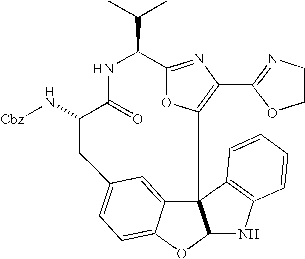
N1C(=O)C(N[Cbz])CC2=CC=C3C(=C2)C2(C4=C(C5=NCCO5)N=C(O4)C1C(C)C)C(O3)NC1=C2C=CC=C1
